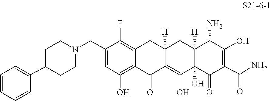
C1=C(C2CCN(CC3=CC(O)=C4C(=C3F)CC3([H])CC5([H])C(N)C(O)=C(C(=O)N)C(=O)C5(O)C(O)=C3C4=O)CC2)C=CC=C1
